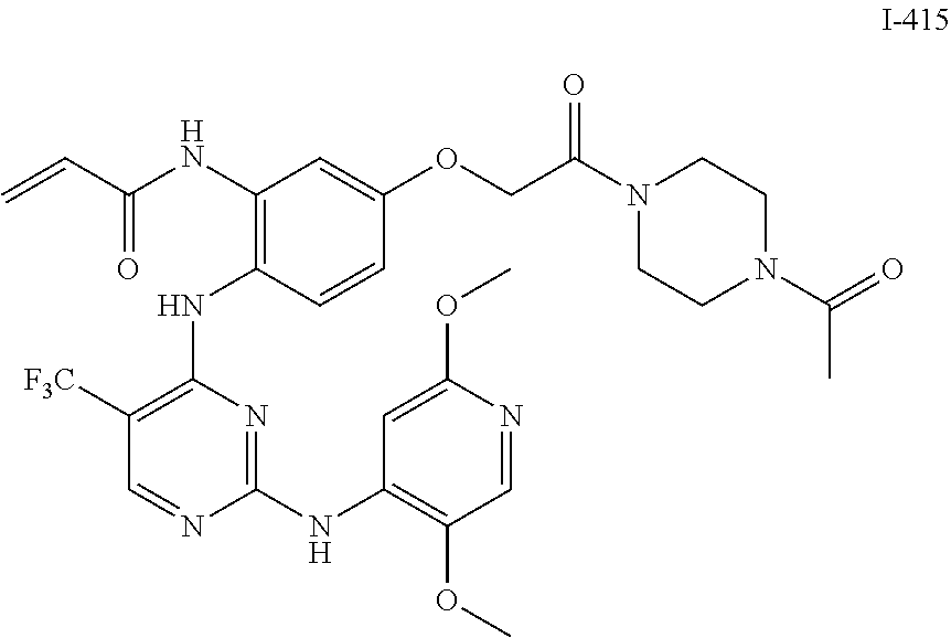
C1([F3C])=C(NC2=C(NC(C=C)=O)C=C(OCC(=O)N3CCN(C(=O)C)CC3)C=C2)N=C(NC2=C(OC)C=NC(OC)=C2)N=C1
